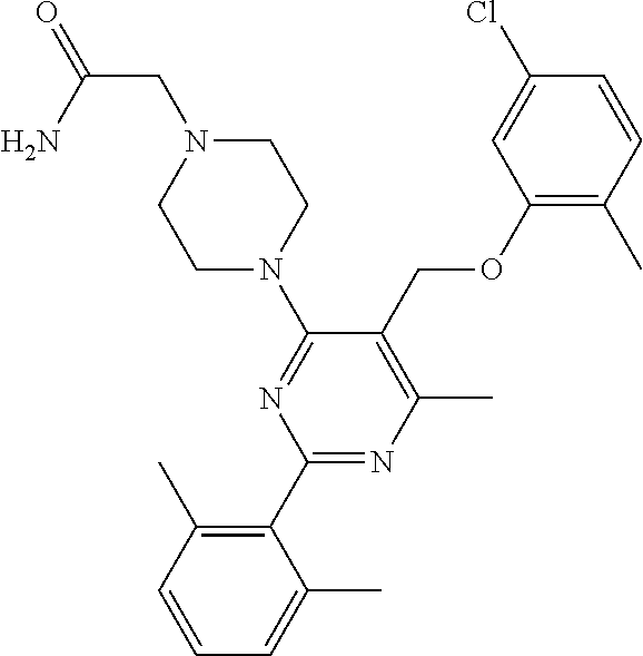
C1(OCC2=C(C)N=C(C3=C(C)C=CC=C3C)N=C2N2CCN(CC(=O)N)CC2)=C(C)C=CC(Cl)=C1
